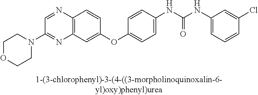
C12=C(C=C(OC3=CC=C(NC(NC4=CC=CC(Cl)=C4)=O)C=C3)C=C1)N=C(N1CCOCC1)C=N2
